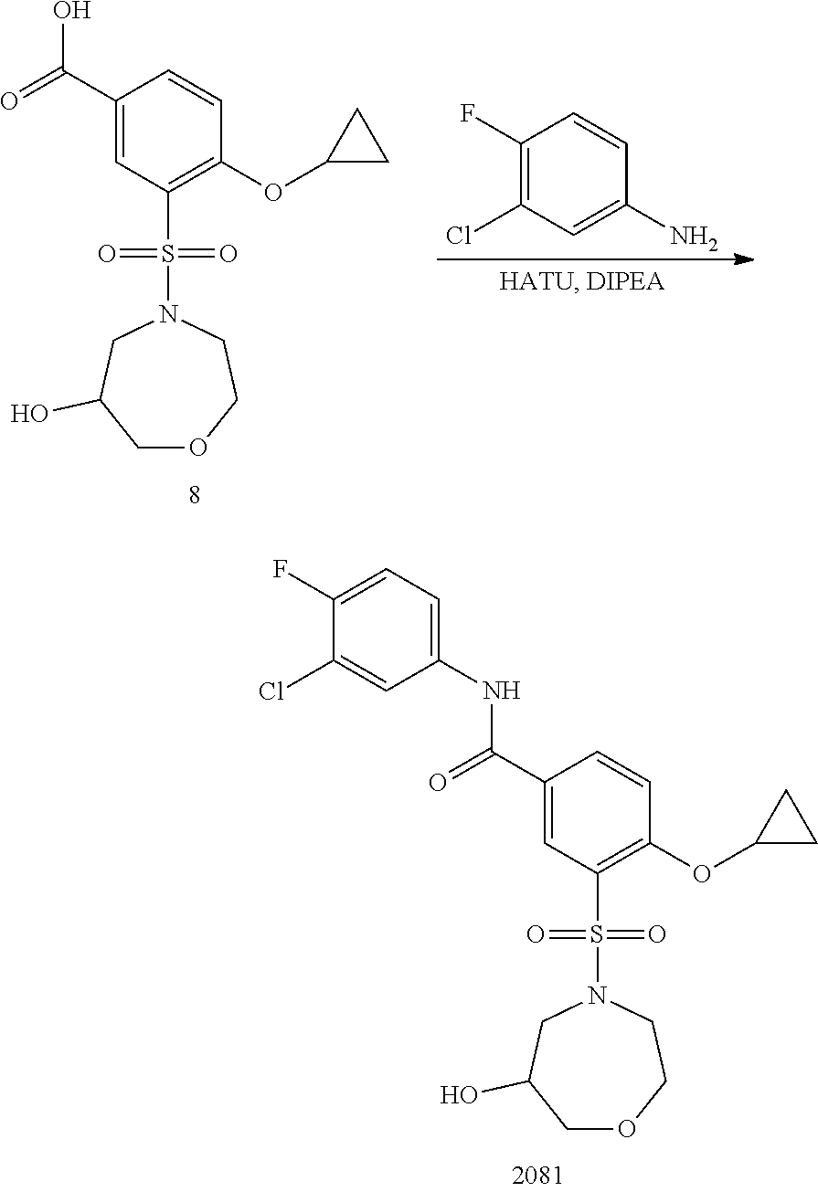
C(C1=CC(S(=O)(=O)N2CCOCC(O)C2)=C(OC2CC2)C=C1)(=O)NC1=CC=C(F)C(Cl)=C1.OC(C1=CC(S(=O)(=O)N2CCOCC(O)C2)=C(OC2CC2)C=C1)=O.C1(Cl)=C(F)C=CC(N)=C1
